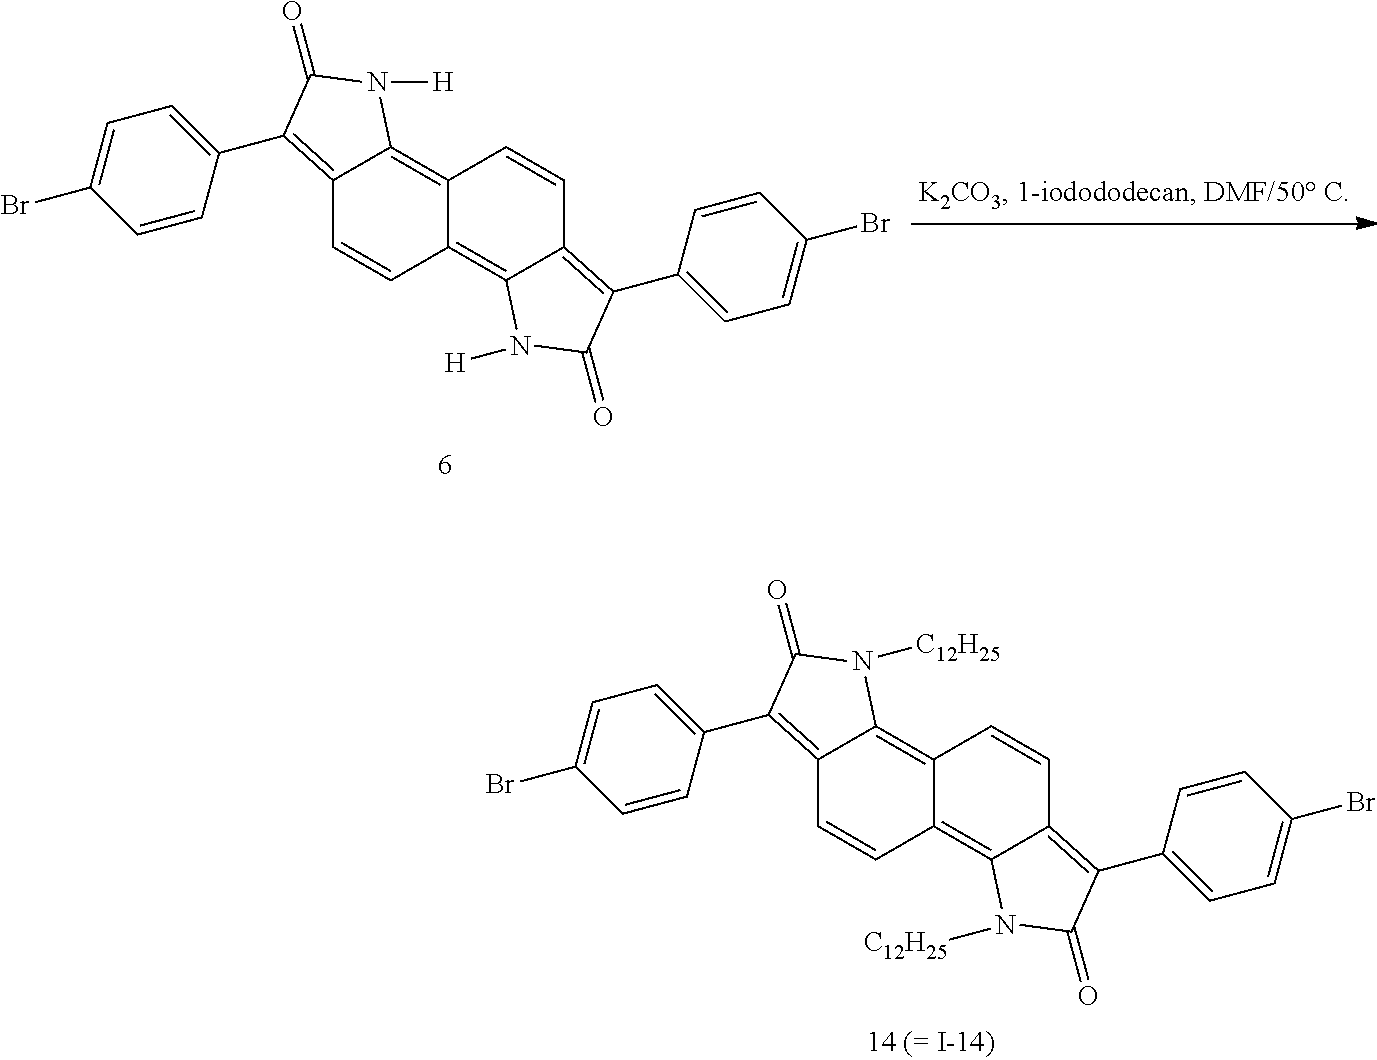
C12=C(C3=CC=C(Br)C=C3)C(=O)N([H])C1=C1C(=C3C(=C(C4=CC=C(Br)C=C4)C(=O)N3[H])C=C1)C=C2.C12=C(C3=CC=C(Br)C=C3)C(=O)N([C12H25])C1=C1C(=C3C(=C(C4=CC=C(Br)C=C4)C(=O)N3[C12H25])C=C1)C=C2
